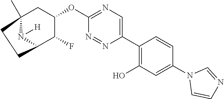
C12(C)CC(OC3=NC=C(C4=C(O)C=C(N5C=CN=C5)C=C4)N=N3)C(F)C(N1[H])CC2
